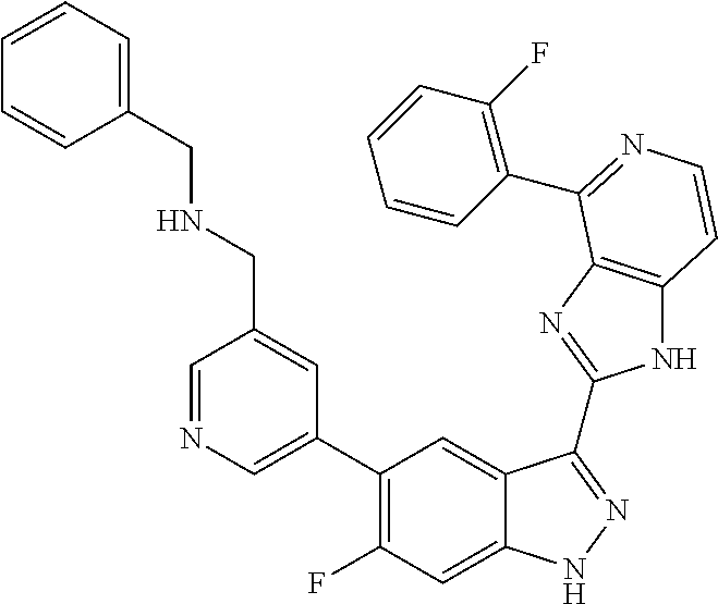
C1=C(C2=C(F)C=C3C(=C2)C(C2=NC4=C(N2)C=CN=C4C2=C(F)C=CC=C2)=NN3)C=C(CNCC2=CC=CC=C2)C=N1
